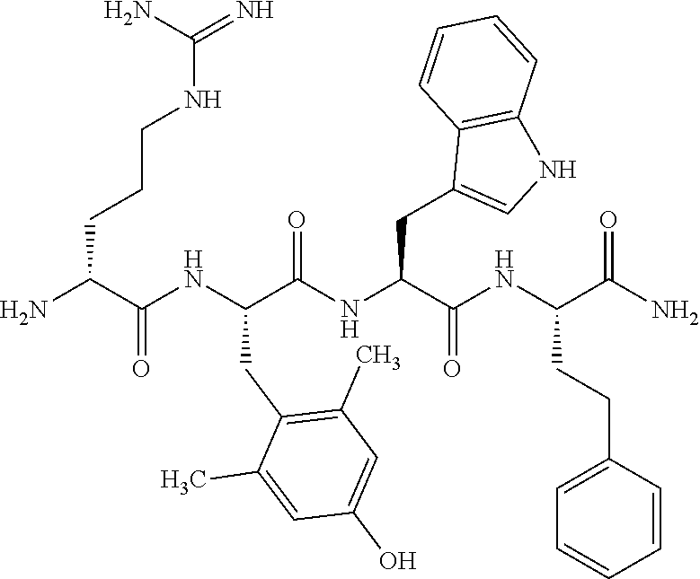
NC(C(NC(C(NC(C(NC(C(N)=O)CCC1=CC=CC=C1)=O)CC1=CNC2=C1C=CC=C2)=O)CC1=C(C)C=C(O)C=C1C)=O)CCCNC(=N)N
